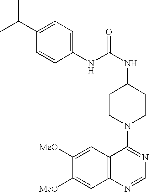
C1([MeO])=CC2=C(C=C1[MeO])N=CN=C2N1CCC(NC(=O)NC2=CC=C(C(C)C)C=C2)CC1
